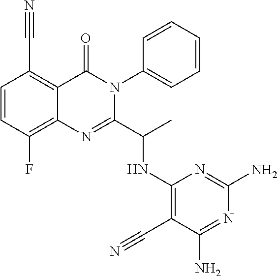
C1=CC(F)=C2C(=C1C#N)C(=O)N(C1=CC=CC=C1)C(C(C)NC1=C(C#N)C(N)=NC(N)=N1)=N2
